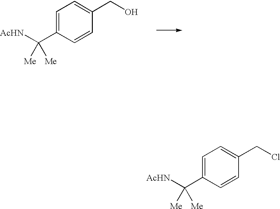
[AcHN]C(C1=CC=C(CCl)C=C1)([Me])[Me].[AcHN]C(C1=CC=C(CO)C=C1)([Me])[Me]
